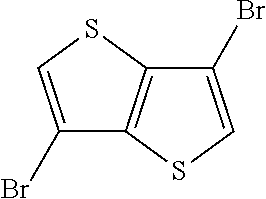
C1(Br)=CSC2=C1SC=C2Br
